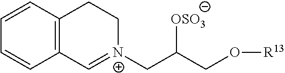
C1=CC=CC2=C1C=[N+](CC(CO[R13])[OSO3])CC2
